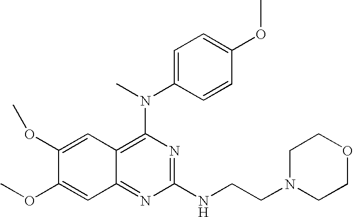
C1(OC)=CC2=C(N(C)C3=CC=C(OC)C=C3)N=C(NCCN3CCOCC3)N=C2C=C1OC
